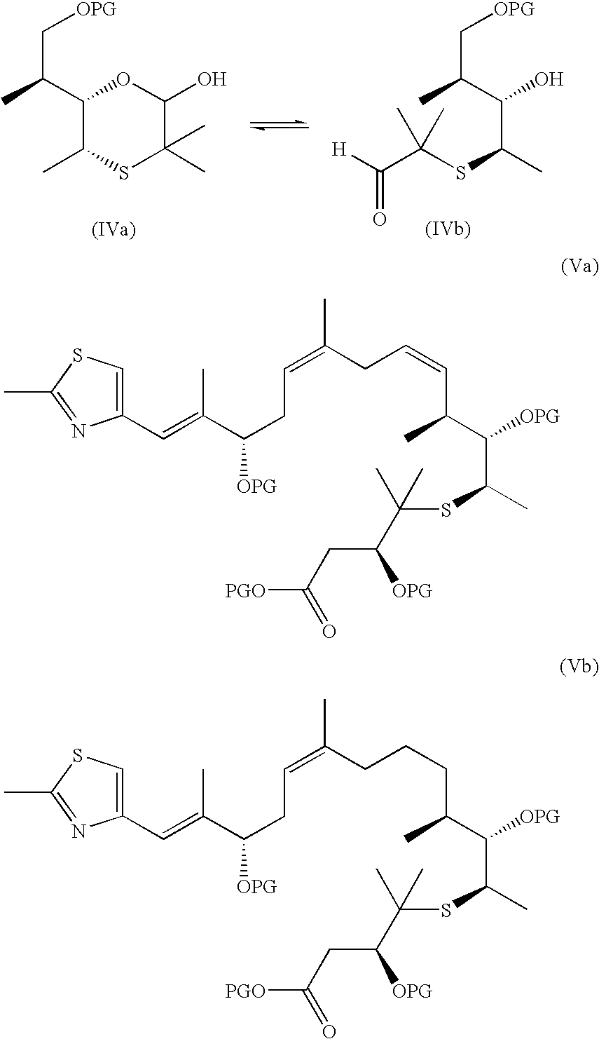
C(C)(C[OPG])C1OC(O)C(C)(C)SC1C.[H]C(C(SC(C)C(C(C)C[OPG])O)(C)C)=O.C1(C=C(C(CC=C(CC=CC(C)C([OPG])C(C)SC(C)(C)C(CC([PGO])=O)[OPG])C)[OPG])C)=CSC(C)=N1.C1(C=C(C(CC=C(CCCC(C)C([OPG])C(C)SC(C)(C)C(CC([PGO])=O)[OPG])C)[OPG])C)=CSC(C)=N1
